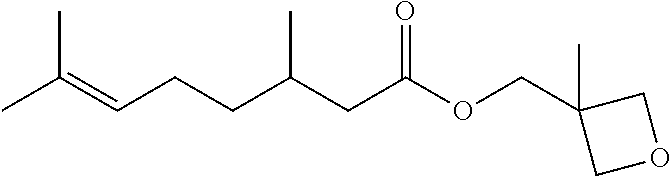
CC(=CCCC(CC(OCC1(C)COC1)=O)C)C
